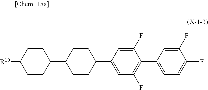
C1(C2=CC(F)=C(C3=CC=C(F)C(F)=C3)C(F)=C2)CCC(C2CCC([R10])CC2)CC1
